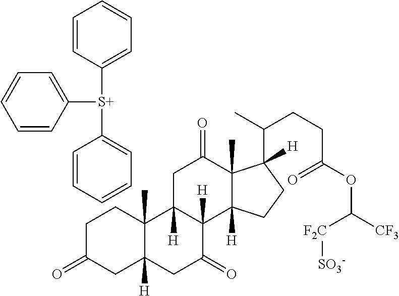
C1=CC([S+](C2=CC=CC=C2)C2=CC=CC=C2)=CC=C1.C1C(=O)CC2([H])C(C)(C1)C1([H])C([H])(C(=O)C2)C2([H])C(C)(C(=O)C1)C(C(C)CCC(OC([F2C][SO3-])[CF3])=O)([H])CC2
